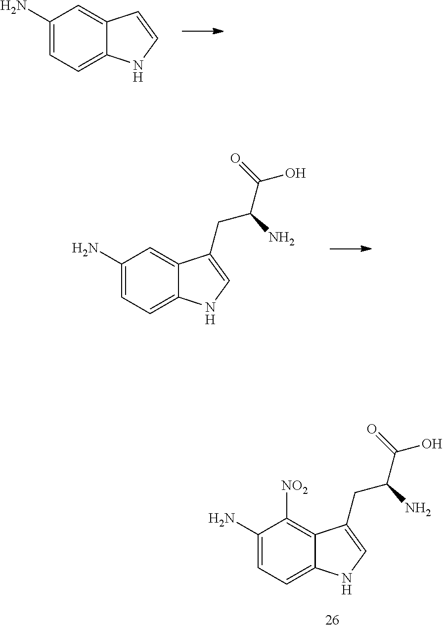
C1(N)=CC=C2C(=C1)C=CN2.C1(N)=CC=C2C(=C1)C(CC(C(=O)O)N)=CN2.C1(N)=CC=C2C(=C1[NO2])C(CC(C(=O)O)N)=CN2
